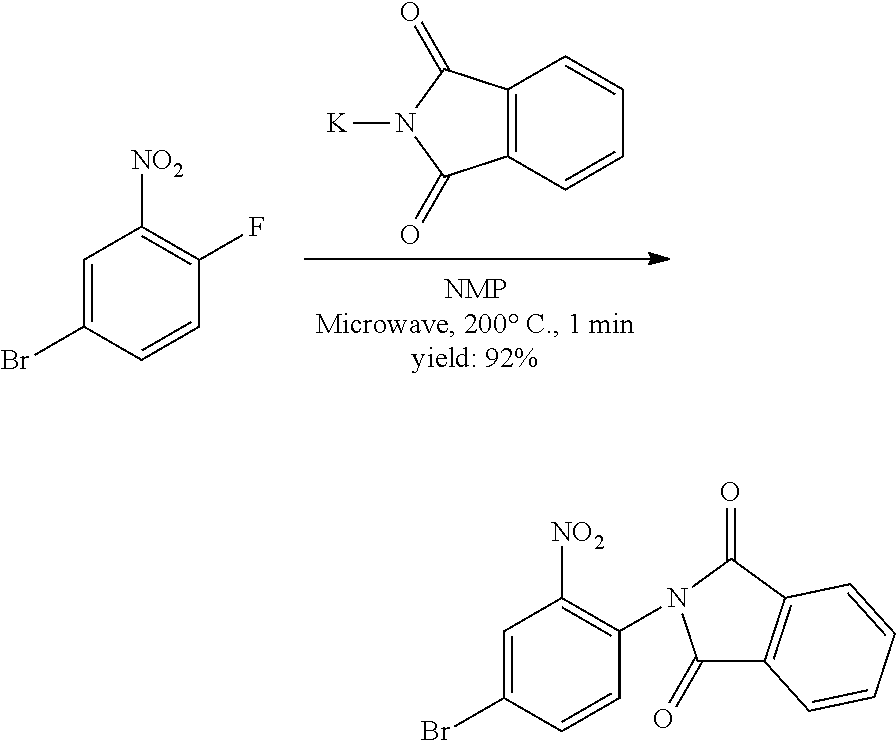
C1=C(Br)C=CC(F)=C1[NO2].C12=C(C=CC=C1)C(=O)N([K])C2=O.BrC1=CC([NO2])=C(N2C(=O)C3=C(C2=O)C=CC=C3)C=C1
